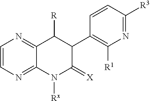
C1=CN=C2C(=N1)C([R])C(C1=C([R1])N=C([R3])C=C1)C(=[X])N2[Rx]
